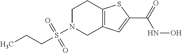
C1N(S(CCC)(=O)=O)CC2=C(C1)SC(C(=O)NO)=C2
